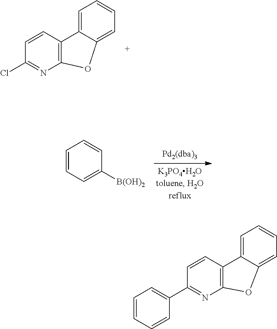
C12=C(C=CC(Cl)=N1)C1=CC=CC=C1O2.C1=CC=C([B(OH)2])C=C1.C1=CC=CC(C2=NC3=C(C=C2)C2=CC=CC=C2O3)=C1
